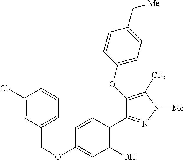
C(OC1=CC(O)=C(C2=NN([Me])C([CF3])=C2OC2=CC=C(C[Me])C=C2)C=C1)C1=CC=CC(Cl)=C1
